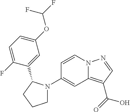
C1(N2CCCC2C2=CC(OC(F)F)=CC=C2F)=CC2=C(C(=O)O)C=NN2C=C1
